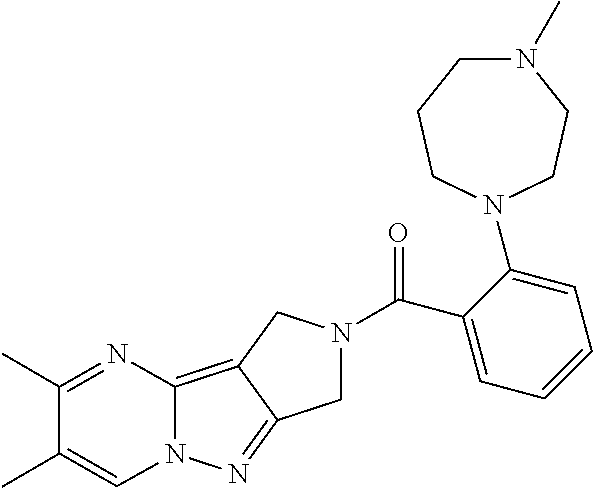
C12=C3C(=NN1C=C(C)C(C)=N2)CN(C(C1=CC=CC=C1N1CCCN(C)CC1)=O)C3
